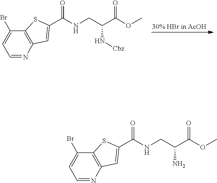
C12=C(N=CC=C1Br)C=C(C(=O)NCC(C(OC)=O)N[Cbz])S2.C12=C(N=CC=C1Br)C=C(C(=O)NCC(C(OC)=O)N)S2
